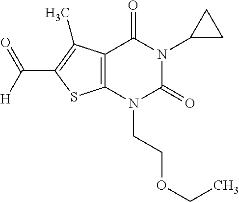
C12=C(N(CCOCC)C(=O)N(C3CC3)C1=O)SC(C(=O)[H])=C2C
